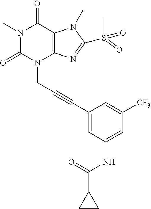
N1(C)C(=O)N(CC#CC2=CC(NC(C3CC3)=O)=CC([CF3])=C2)C2=C(C1=O)N(C)C(S(C)(=O)=O)=N2
